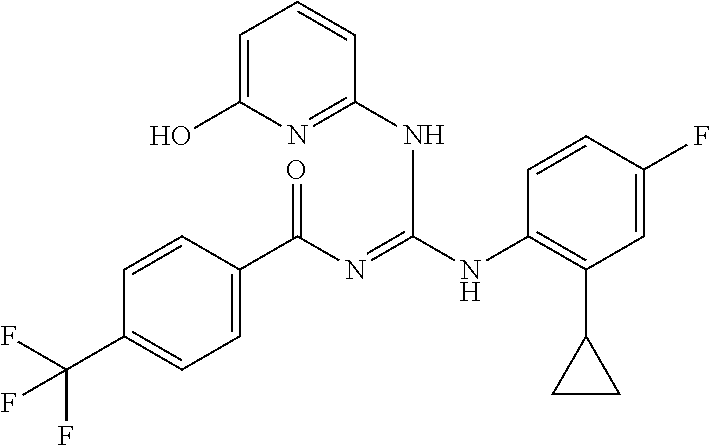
C1=CC(C(N=C(NC2=C(C3CC3)C=C(F)C=C2)NC2=NC(O)=CC=C2)=O)=CC=C1C(F)(F)F
